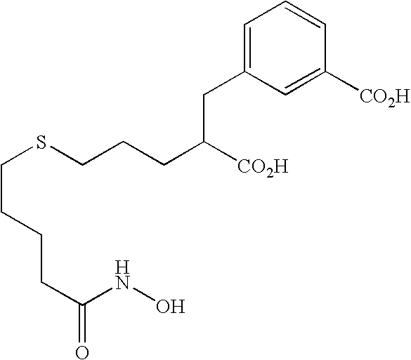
C(CCCC(=O)NO)SCCCC([CO2H])CC1=CC=CC([CO2H])=C1
